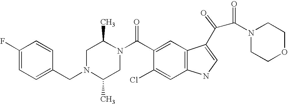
C1(F)=CC=C(CN2C(C)CN(C(C3=CC4=C(C=C3Cl)NC=C4C(C(=O)N3CCOCC3)=O)=O)C(C)C2)C=C1
